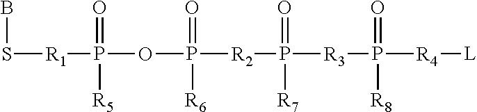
BS[R1]P(OP([R2]P([R3]P([R4][L])(=O)[R8])(=O)[R7])(=O)[R6])(=O)[R5]
